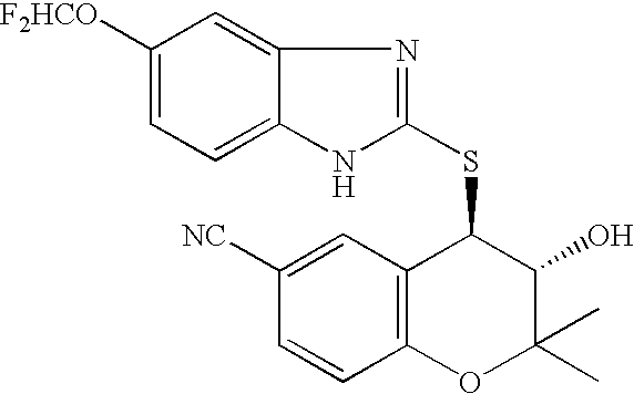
C12=C(C(SC3=NC4=CC([F2HCO])=CC=C4N3)C(O)C(C)(C)O1)C=C([NC])C=C2
